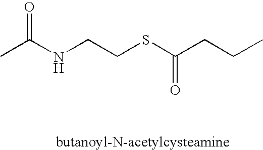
CC(NCCSC(CCC)=O)=O
